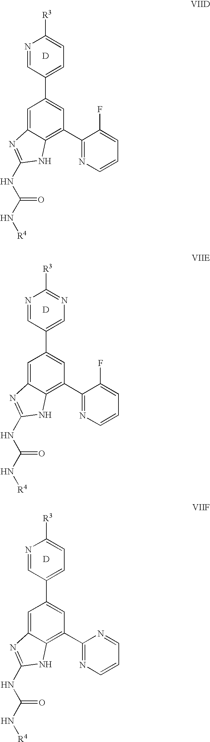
C1=C2C(=C(C3=NC=CC=C3F)C=C1C1=CC=C([R3])N=C1)NC(NC(N[R4])=O)=N2.[D].C1=C2C(=C(C3=NC=CC=C3F)C=C1C1=CN=C([R3])N=C1)NC(NC(N[R4])=O)=N2.[D].C1=C2C(=C(C3=NC=CC=N3)C=C1C1=CC=C([R3])N=C1)NC(NC(N[R4])=O)=N2.[D]
